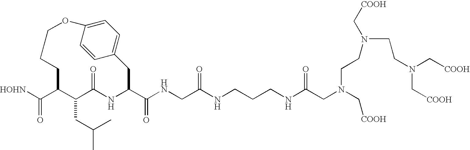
N(CC(NCCCNC(CN(C[COOH])CCN(CCN(C[COOH])C[COOH])C[COOH])=O)=O)C(C1NC(=O)C(CC(C)C)C(C([HOHN])=O)CCCOC2=CC=C(C1)C=C2)=O
